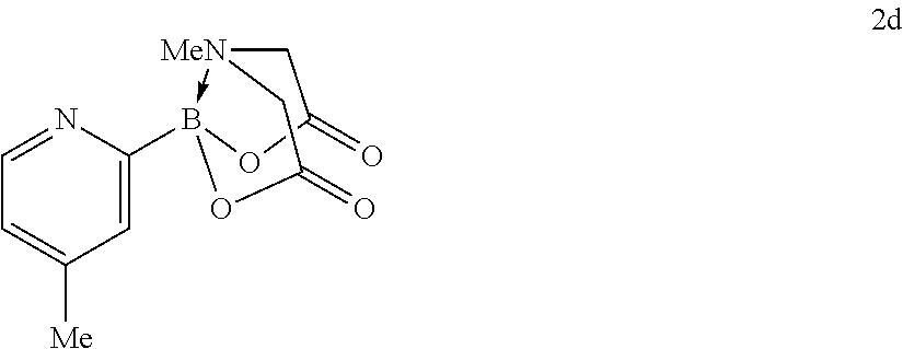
[MeN]12->B(C3=CC([Me])=CC=N3)(OC(=O)C1)OC(=O)C2
